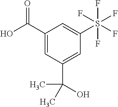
C1(C(O)=O)=CC(C(O)(C)C)=CC(S(F)(F)(F)(F)F)=C1
